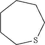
C1CCSCCC1
